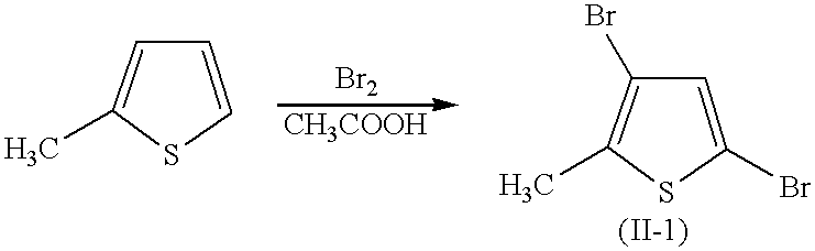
CC1=CC=CS1.CC1=C(Br)C=C(Br)S1
